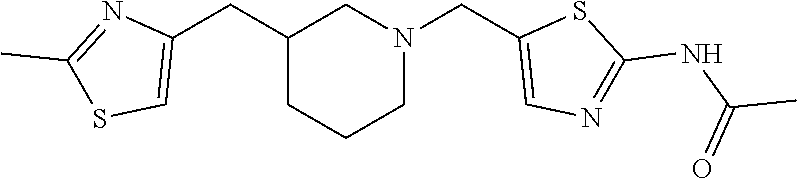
C(C1CCCN(CC2=CN=C(NC(=O)C)S2)C1)C1=CSC(C)=N1
